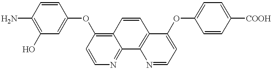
C1(N)=C(O)C=C(OC2=C3C(=NC=C2)C2=C(C=C3)C(OC3=CC=C([COOH])C=C3)=CC=N2)C=C1
